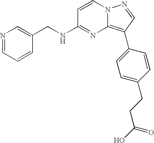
C1(CNC2=NC3=C(C4=CC=C(CCC(O)=O)C=C4)C=NN3C=C2)=CN=CC=C1
